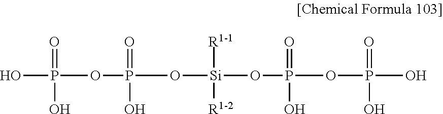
[Si](OP(OP(=O)(O)O)(=O)O)([R1-1])([R1-2])OP(OP(O)(=O)O)(=O)O
